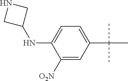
C1([O2N])=CC(C(C)(C)C)=CC=C1NC1CNC1
